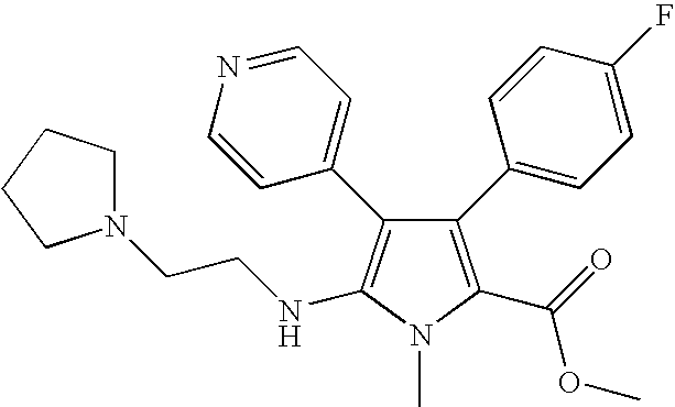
C1=NC=CC(C2=C(NCCN3CCCC3)N(C)C(C(=O)OC)=C2C2=CC=C(F)C=C2)=C1
